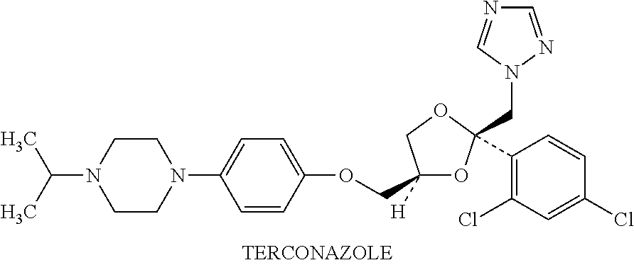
C1CN(C(C)C)CCN1C1=CC=C(OCC2([H])OC(CN3N=CN=C3)(C3=C(Cl)C=C(Cl)C=C3)OC2)C=C1
